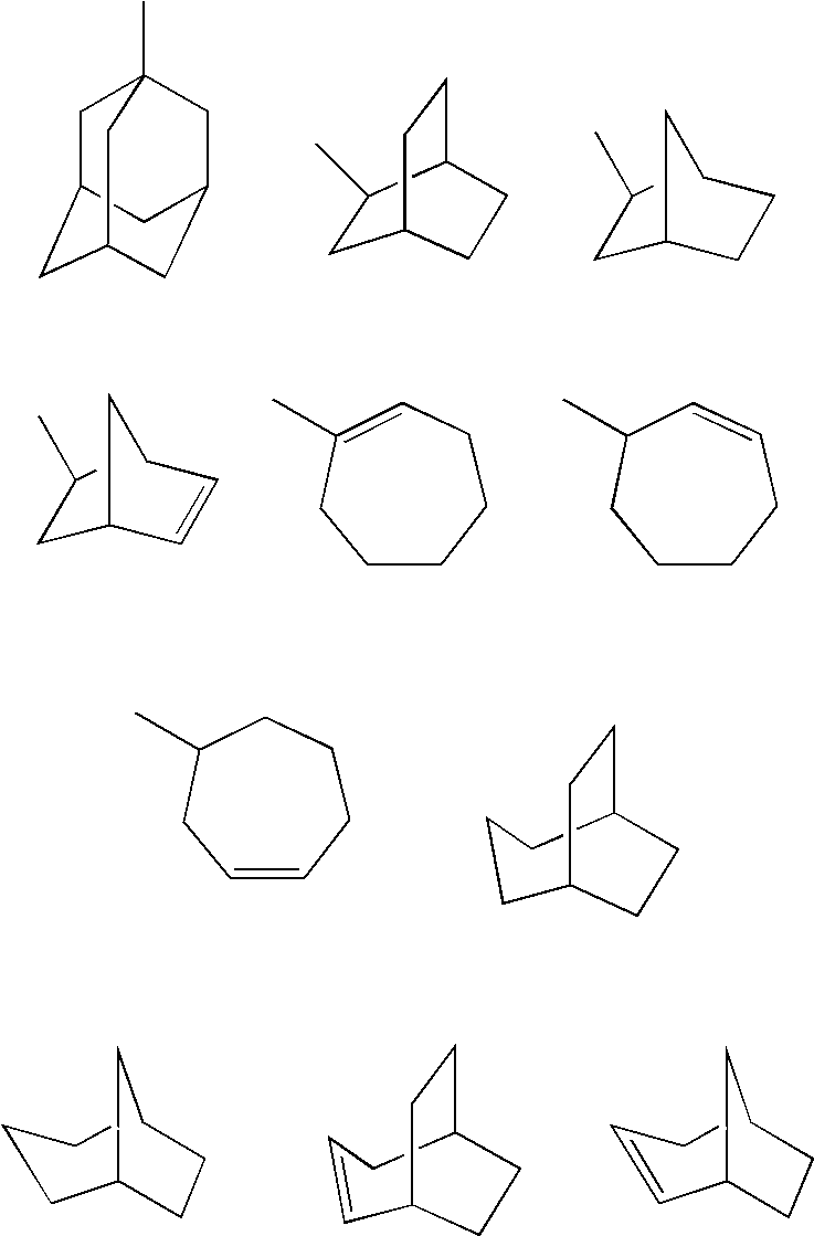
C1C2CC3CC(CC1(C)C3)C2.C1C(C)C2CCC1CC2.C(C1CCCC1)C(C)C.C(C1C=CCC1)C(C)C.C1CCCCC=C1C.C1CCCC=CC1C.C1C=CCCCC1C.C1C2CCC(CC1)CC2.C1CCCC1CCCC.C1=CCC2CCC1CC2.C1CCCC1C=CCC
